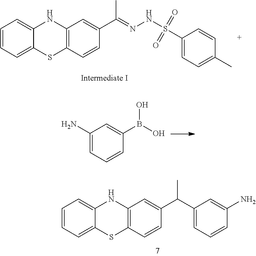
CC(=NNS(=O)(=O)C1=CC=C(C)C=C1)C1=CC2=C(SC3=CC=CC=C3N2)C=C1.OB(O)C1=CC(N)=CC=C1.C1=CC=C2NC3=C(SC2=C1)C=CC(C(C1=CC=CC(N)=C1)C)=C3
